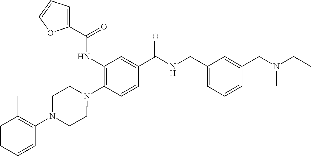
C1(NC(=O)C2=CC=CO2)=C(N2CCN(C3=C(C)C=CC=C3)CC2)C=CC(C(=O)NCC2=CC=CC(CN(CC)C)=C2)=C1
